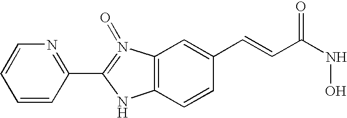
C1(C2=NC=CC=C2)=N(=O)C2=C(C=CC(C=CC(NO)=O)=C2)N1
